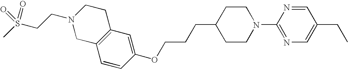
C1=CC(OCCCC2CCN(C3=NC=C(CC)C=N3)CC2)=CC2=C1CN(CCS(C)(=O)=O)CC2
